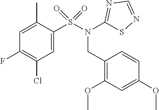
C1=C(S(N(CC2=C(OC)C=C(OC)C=C2)C2=NC=NS2)(=O)=O)C(C)=CC(F)=C1Cl
